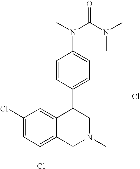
C1(Cl)=C2C(=CC(Cl)=C1)C(C1=CC=C(N(C(N(C)C)=O)C)C=C1)CN(C)C2.Cl
